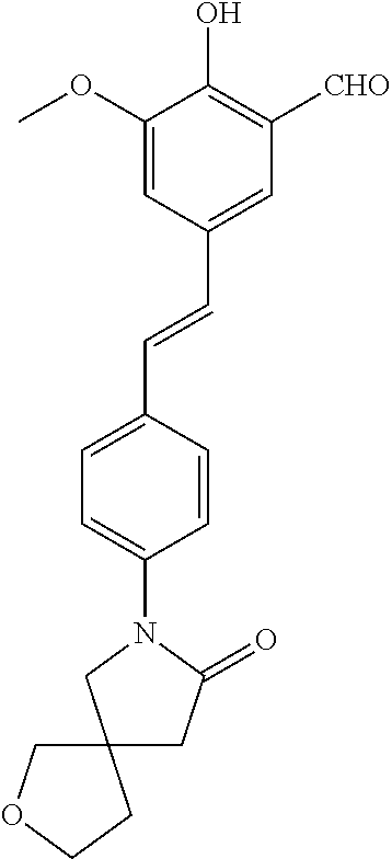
C1=C(OC)C(O)=C([CHO])C=C1C=CC1=CC=C(N2CC3(CC2=O)COCC3)C=C1
